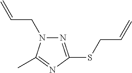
N1=C(SCC=C)N=C(C)N1CC=C
